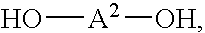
O[A2][OH]
